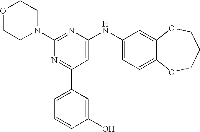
C1(N2CCOCC2)=NC(NC2=CC=C3C(=C2)OCCCO3)=CC(C2=CC=CC(O)=C2)=N1
